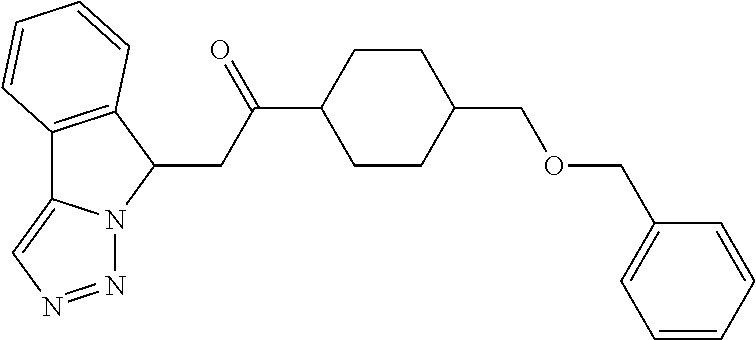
C12=C(C(CC(C3CCC(COCC4=CC=CC=C4)CC3)=O)N3C1=CN=N3)C=CC=C2
